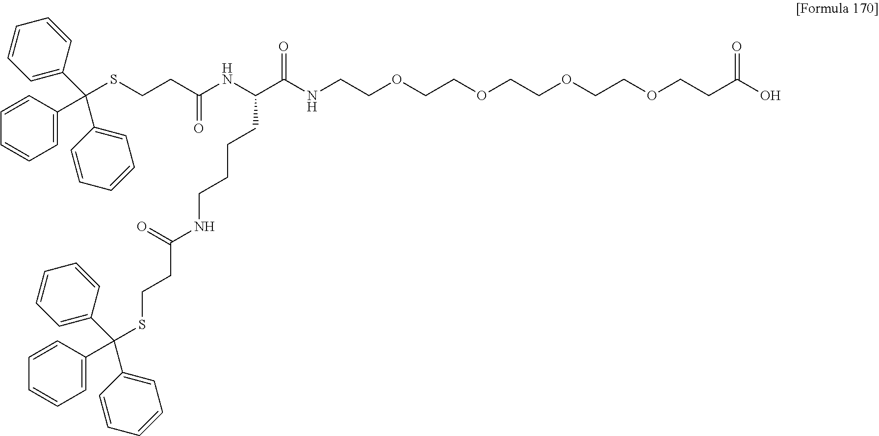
C(SCCC(NC(C(NCCOCCOCCOCCOCCC(O)=O)=O)CCCCNC(CCSC(C1=CC=CC=C1)(C1=CC=CC=C1)C1=CC=CC=C1)=O)=O)(C1=CC=CC=C1)(C1=CC=CC=C1)C1=CC=CC=C1
